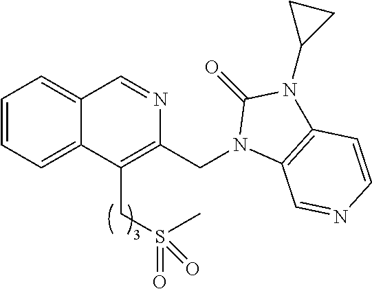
C1=CC=C2C(=C1)C=NC(CN1C3=C(N(C4CC4)C1=O)C=CN=C3)=C2CS(=O)(C)=O
